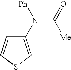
C1(N(C([Me])=O)[Ph])=CSC=C1
